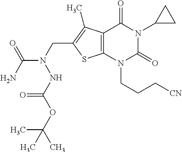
C12=C(N(CCC[CN])C(=O)N(C3CC3)C1=O)SC(CN(NC(OC(C)(C)C)=O)C(=O)N)=C2C
